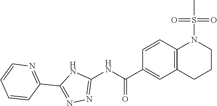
C12=C(C=CC(C(NC3=NN=C(C4=NC=CC=C4)N3)=O)=C1)N(S(C)(=O)=O)CCC2
